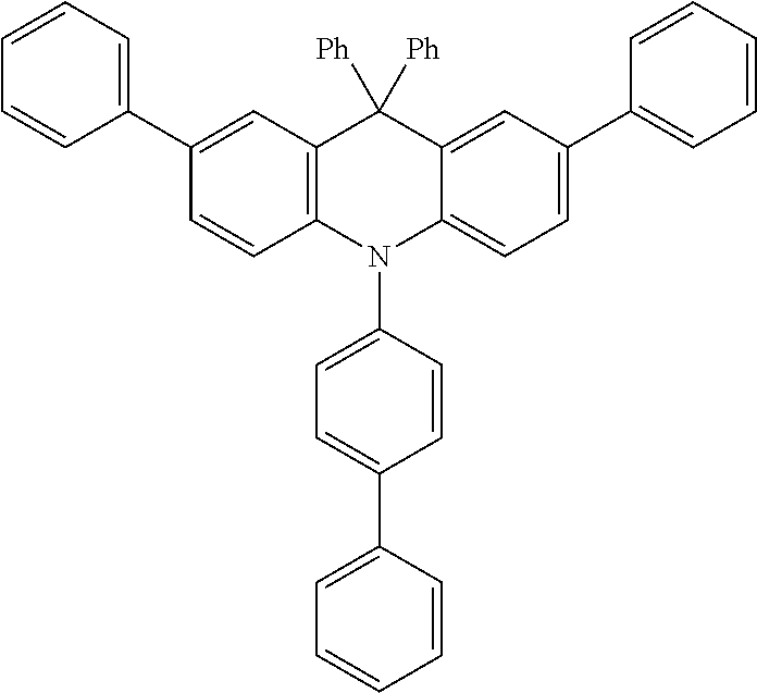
C1(C2=CC=CC=C2)=CC2=C(C=C1)N(C1=CC=C(C3=CC=CC=C3)C=C1)C1=CC=C(C3=CC=CC=C3)C=C1C2([Ph])[Ph]
